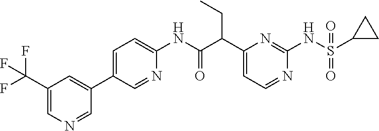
C1(C(C(NC2=CC=C(C3=CC(C(F)(F)F)=CN=C3)C=N2)=O)CC)=CC=NC(NS(C2CC2)(=O)=O)=N1
